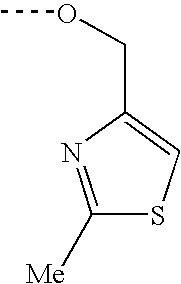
C1([Me])=NC(COC)=CS1
